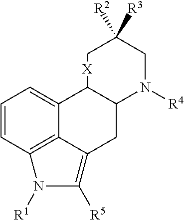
C1=CC2=C3C(=C1)C1C(CC3=C([R5])N2[R1])N([R4])CC([R2])([R3])C[X]1
